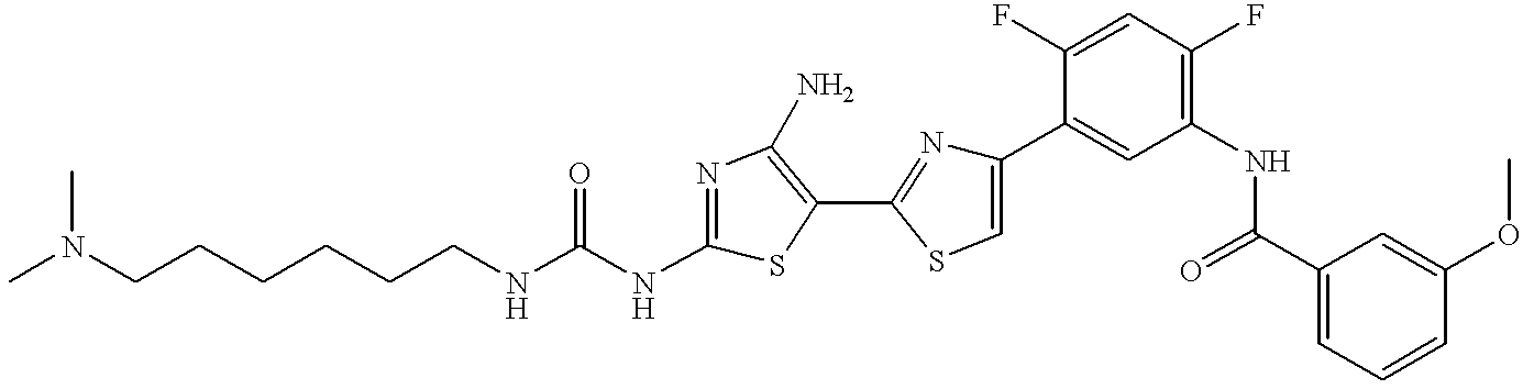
C(CNC(NC1=NC(N)=C(C2=NC(C3=CC(NC(C4=CC=CC(OC)=C4)=O)=C(F)C=C3F)=CS2)S1)=O)CCCCN(C)C
